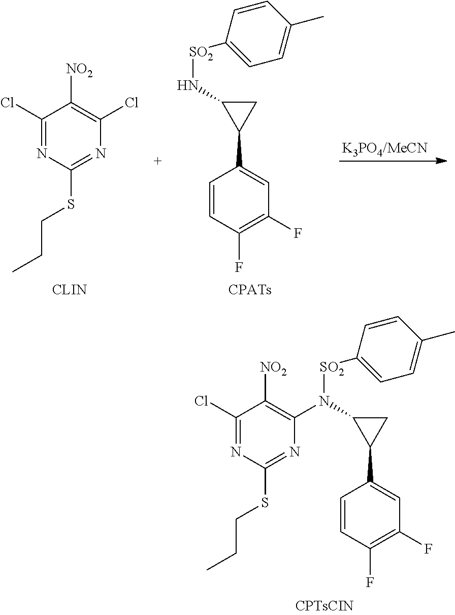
C1=CC(F)=C(F)C=C1C1CC1N([SO2]C1=CC=C(C)C=C1)C1=C([NO2])C(Cl)=NC(SCCC)=N1.C1(Cl)=NC(SCCC)=NC(Cl)=C1[NO2].C1=CC(F)=C(F)C=C1C1CC1N[SO2]C1=CC=C(C)C=C1
